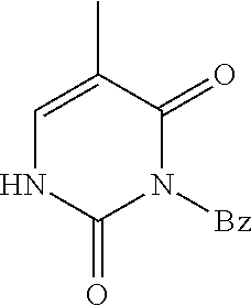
C1=C(C)C(=O)N([Bz])C(=O)N1
